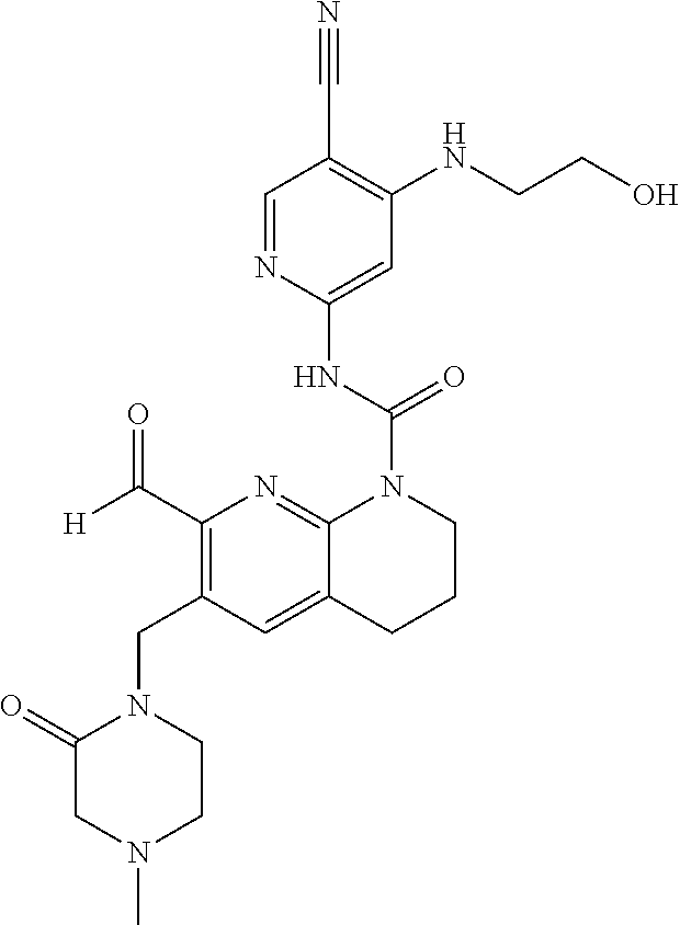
C1=NC(NC(N2CCCC3=CC(CN4C(=O)CN(C)CC4)=C(C(=O)[H])N=C23)=O)=CC(NCCO)=C1C#N
